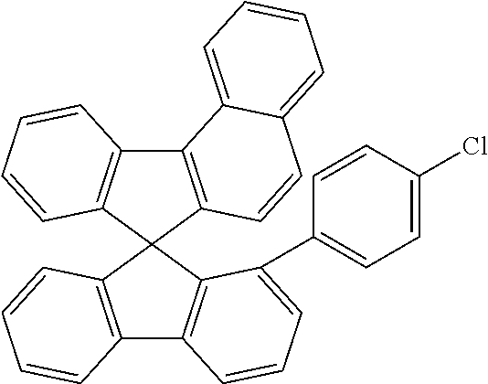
C12=C(C=CC=C1)C1(C3=C2C=CC=C3C2=CC=C(Cl)C=C2)C2=C(C3=C1C=CC1=CC=CC=C31)C=CC=C2
